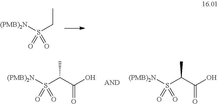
[(PMB)2N]S(CC)(=O)=O.[(PMB)2N]S(C(C)C(O)=O)(=O)=O.[(PMB)2N]S(C(C)C(O)=O)(=O)=O
